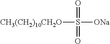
[CH3(CH2)10CH2O]S([ONa])(=O)=O
